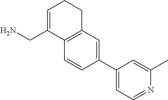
C1=CC(C2=CC=NC(C)=C2)=CC2=C1C(CN)=CCC2
